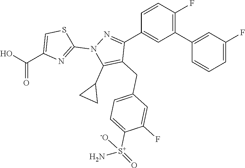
C1=C(CC2=C(C3CC3)N(C3=NC(C(=O)O)=CS3)N=C2C2=CC(C3=CC(F)=CC=C3)=C(F)C=C2)C=C(F)C([S+](=O)(N)[-O])=C1
